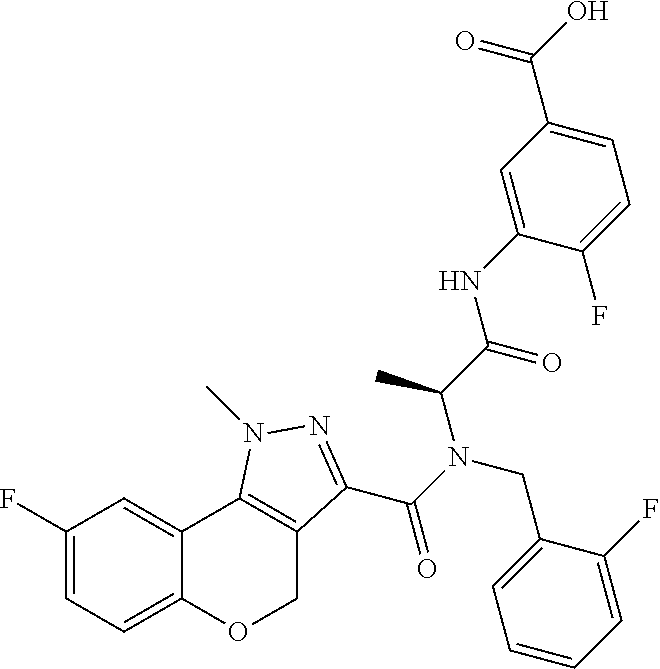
C1(F)=CC=C2C(=C1)C1=C(CO2)C(C(N(CC2=CC=CC=C2F)C(C(=O)NC2=CC(C(O)=O)=CC=C2F)C)=O)=NN1C
